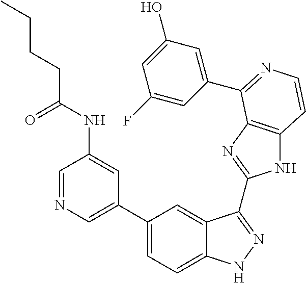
C1(C2=CN=CC(NC(CCCC)=O)=C2)=CC=C2C(=C1)C(C1=NC3=C(N1)C=CN=C3C1=CC(O)=CC(F)=C1)=NN2
